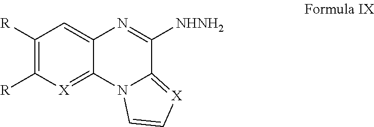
C1([R])=C([R])[X]=C2C(=C1)N=C([NHNH2])C1=[X]C=CN21
